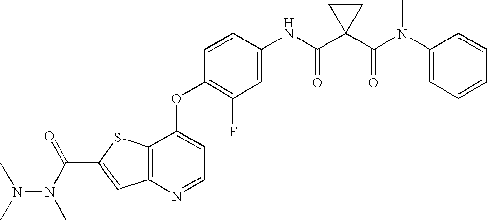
C12=C(SC(C(=O)N(N(C)C)C)=C1)C(OC1=C(F)C=C(NC(C3(C(N(C4=CC=CC=C4)C)=O)CC3)=O)C=C1)=CC=N2
